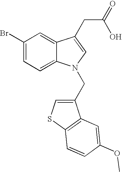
C1(Br)=CC=C2C(=C1)C(CC(=O)O)=CN2CC1=CSC2=C1C=C(OC)C=C2
